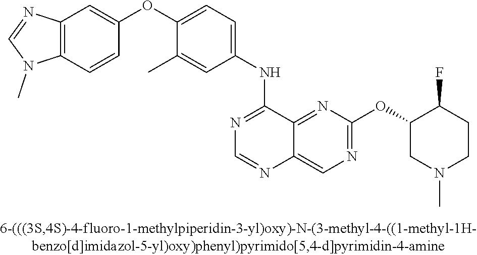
C1(OC2=CC=C(NC3=NC=NC4=CN=C(OC5CN(C)CCC5F)N=C34)C=C2C)=CC2=C(C=C1)N(C)C=N2
